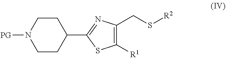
C1(C2=NC(CS[R2])=C([R1])S2)CCN([PG])CC1
